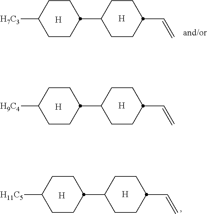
[H9C4]C1CCC(C2CCC(C=C)CC2)CC1.[H].[H].[H7C3]C1CCC(C2CCC(C=C)CC2)CC1.[H].[H].[H11C5]C1CCC(C2CCC(C=C)CC2)CC1.[H].[H]
